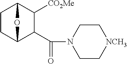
C1CC2C(C(=O)N3CC[NCH3]CC3)C([CO2Me])C1O2
